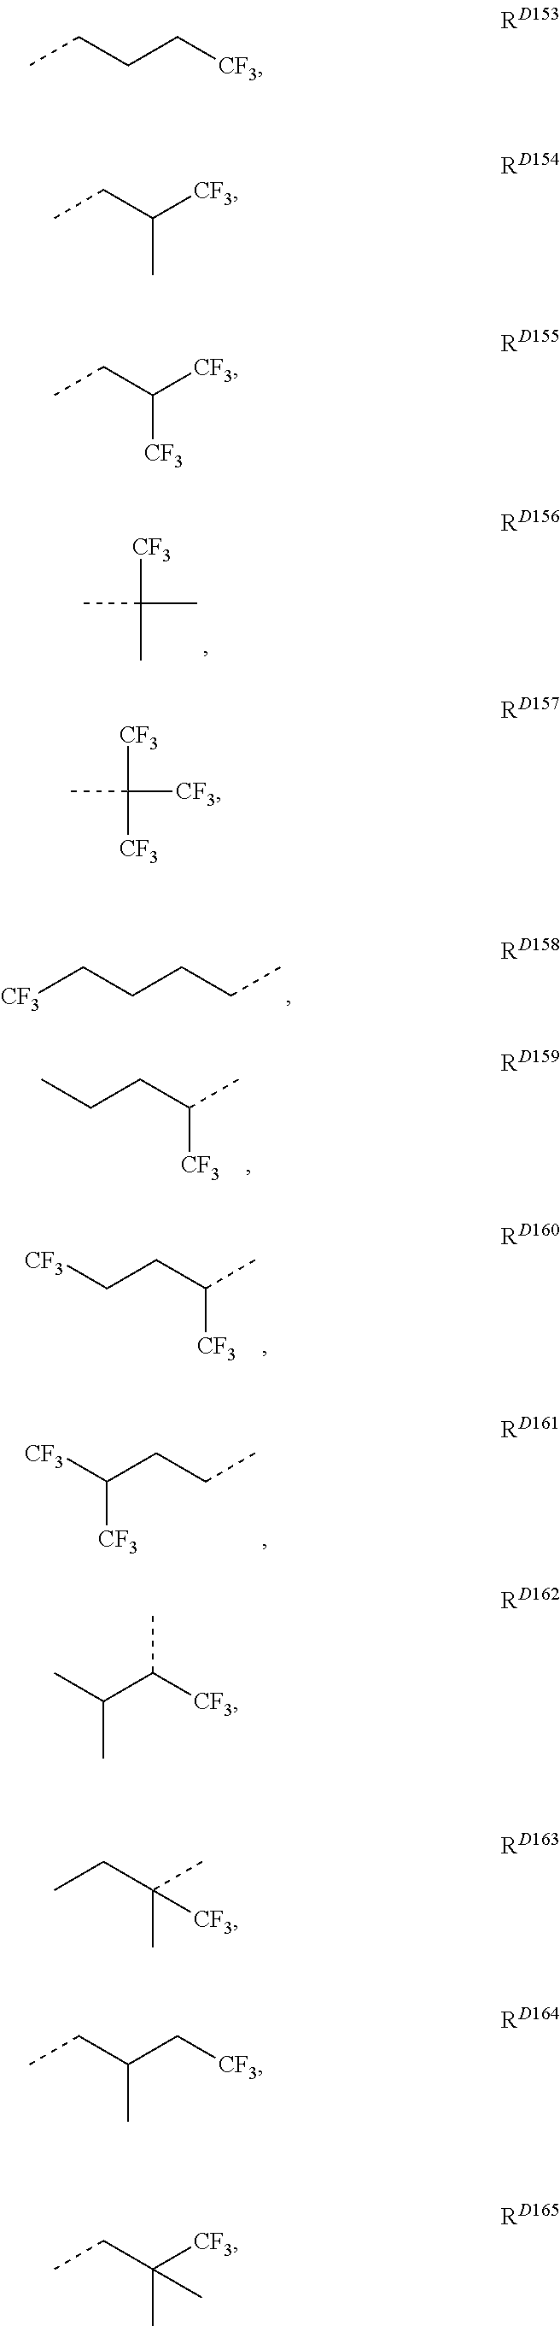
CC([CF3])(C)C.C(CC[CF3])CC.C(CC)C(C)[CF3].C(C[CF3])C(C)[CF3].C(C([CF3])[CF3])CC.C(CC[CF3])C.CCC([CF3])C.CCC([CF3])[CF3].CC([CF3])([CF3])[CF3].C(C)(C([CF3])C)C.C(C)C(C)([CF3])C.C(CC)(C[CF3])C.C(CC)([CF3])(C)C
